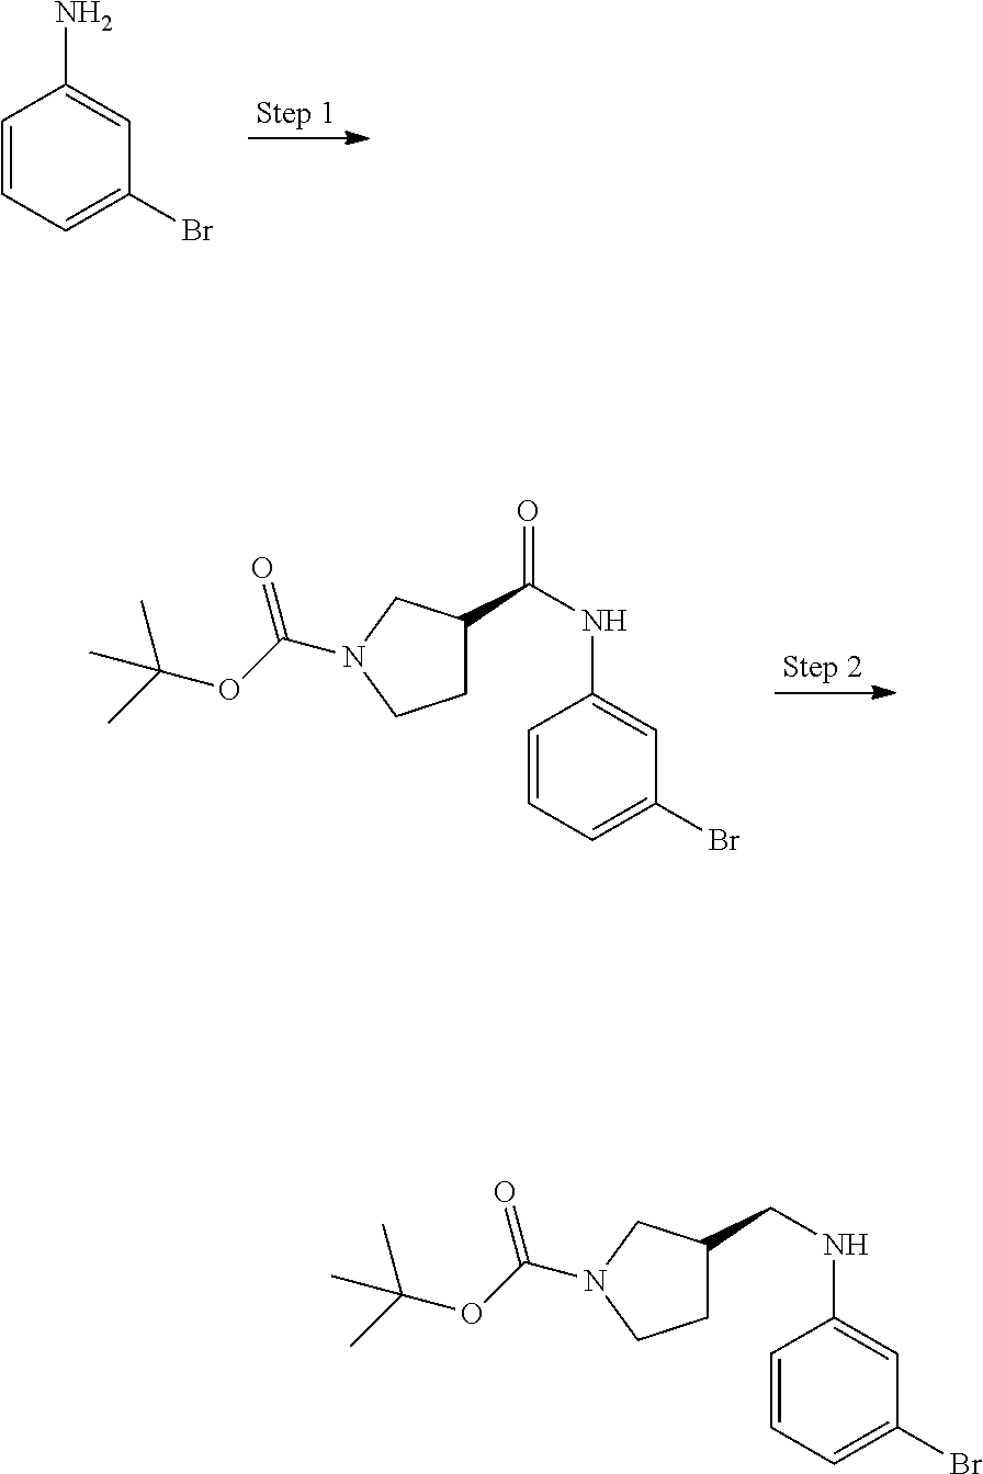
C1=CC=C(Br)C=C1N.C1=CC=C(Br)C=C1NC(=O)C1CCN(C(OC(C)(C)C)=O)C1.C1=CC=C(Br)C=C1NCC1CCN(C(OC(C)(C)C)=O)C1
